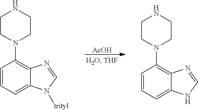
[AcOH].C1=CC=C2C(=C1N1CCNCC1)N=CN2[trityl].C1=CC=C2C(=C1N1CCNCC1)N=CN2
